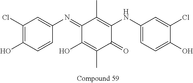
C1(=NC2=CC(Cl)=C(O)C=C2)C(O)=C(C)C(=O)C(NC2=CC=C(O)C(Cl)=C2)=C1C
